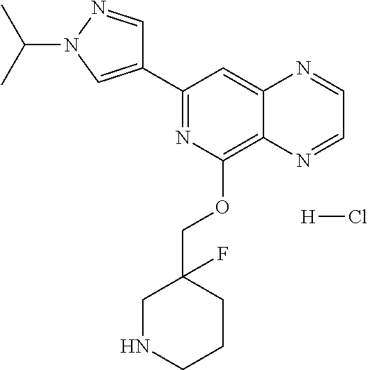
C1(C2=CN(C(C)C)N=C2)=NC(OCC2(F)CNCCC2)=C2C(=C1)N=CC=N2.[H]Cl
